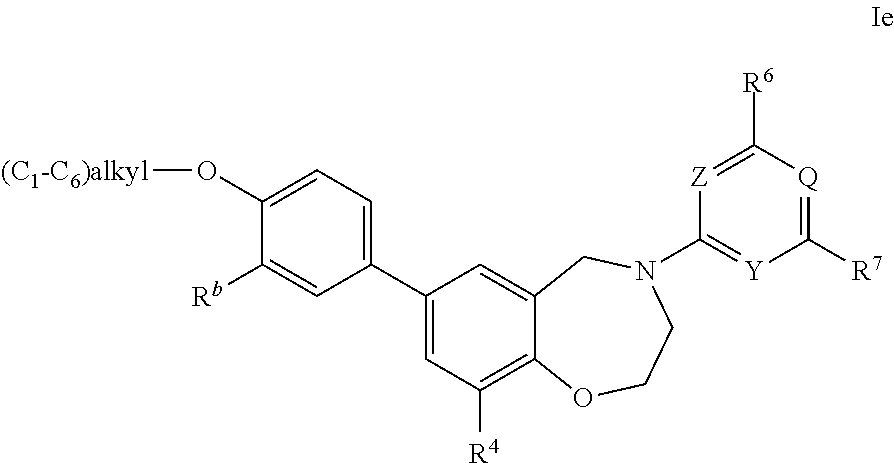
C1(C2=CC([R4])=C3C(=C2)CN(C2=[Y]C([R7])=[Q]C([R6])=[Z]2)CCO3)=CC=C(O[(C1-C6)alkyl])C([Rb])=C1
